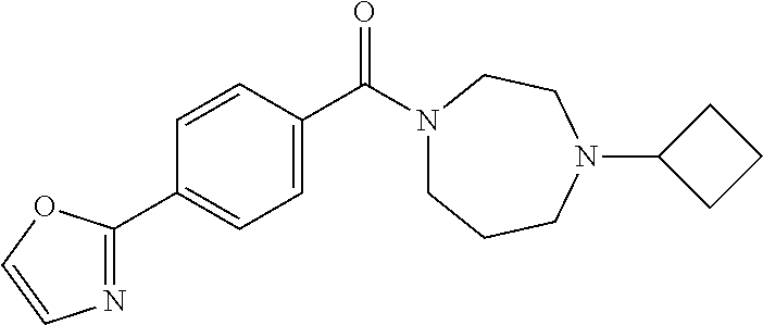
C1(C2=NC=CO2)=CC=C(C(N2CCCN(C3CCC3)CC2)=O)C=C1
